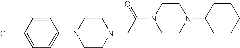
C1=CC(Cl)=CC=C1N1CCN(CC(N2CCN(C3CCCCC3)CC2)=O)CC1
